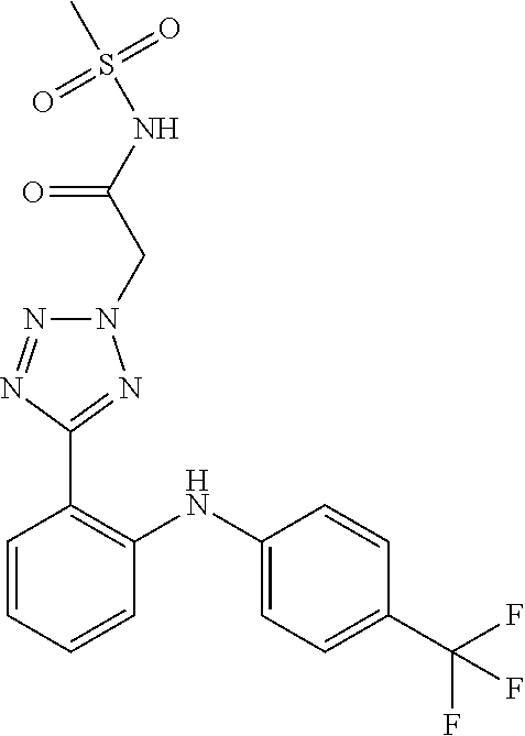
C1=CC(C(F)(F)F)=CC=C1NC1=C(C2=NN(CC(NS(C)(=O)=O)=O)N=N2)C=CC=C1
